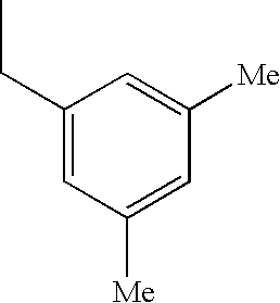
C1(CC)=CC([Me])=CC([Me])=C1
